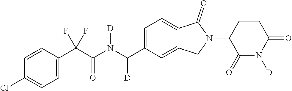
C1=CC(C(C(N(C(C2=CC=C3C(=C2)CN(C2C(=O)N([D])C(=O)CC2)C3=O)[D])[D])=O)(F)F)=CC=C1Cl
